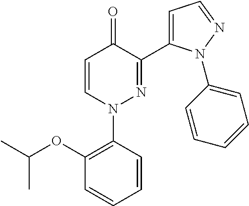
C1=CN(C2=C(OC(C)C)C=CC=C2)N=C(C2=CC=NN2C2=CC=CC=C2)C1=O
